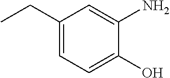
C1(CC)=CC=C(O)C(N)=C1
